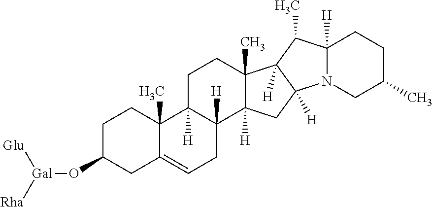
C1C(O[Gal]([Rha])[Glu])CC2=CCC3([H])C([H])(C2(C)C1)CCC1(C)C3([H])CC2([H])C1([H])C(C)C1([H])N2CC(C)CC1
